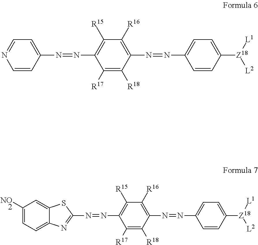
C1=CC(N=NC2=C([R15])C([R16])=C(N=NC3=CC=C([Z18]([L1])[L2])C=C3)C([R18])=C2[R17])=CC=N1.N(=NC1=C([R15])C([R16])=C(N=NC2=CC=C([Z18]([L1])[L2])C=C2)C([R18])=C1[R17])C1=NC2=CC=C([NO2])C=C2S1
